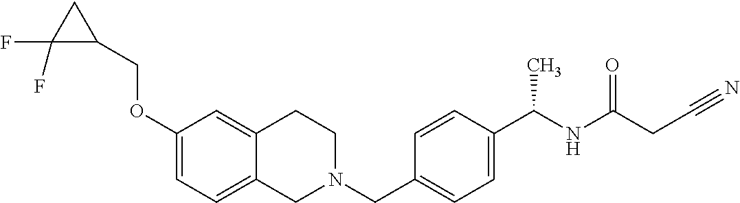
C1(OCC2CC2(F)F)=CC=C2C(=C1)CCN(CC1=CC=C(C(NC(=O)CC#N)C)C=C1)C2
